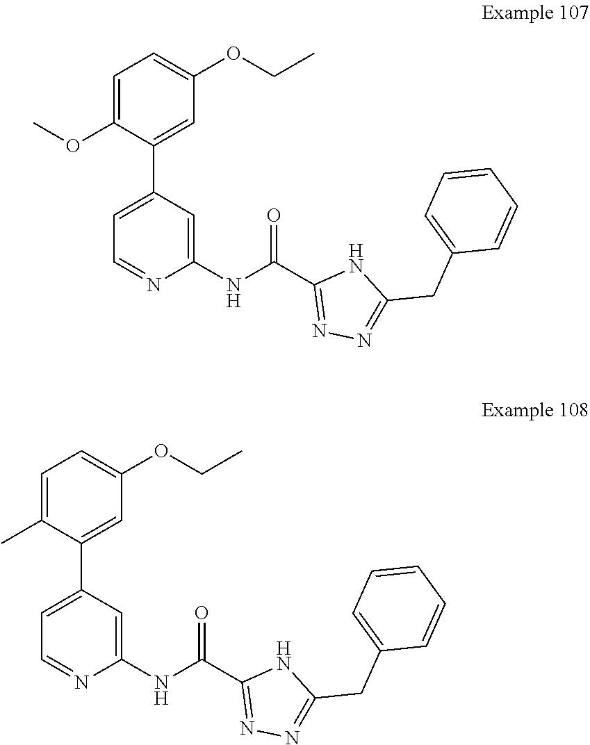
C(OC1=CC=C(OC)C(C2=CC=NC(NC(C3=NN=C(CC4=CC=CC=C4)N3)=O)=C2)=C1)C.C(OC1=CC=C(C)C(C2=CC=NC(NC(C3=NN=C(CC4=CC=CC=C4)N3)=O)=C2)=C1)C
